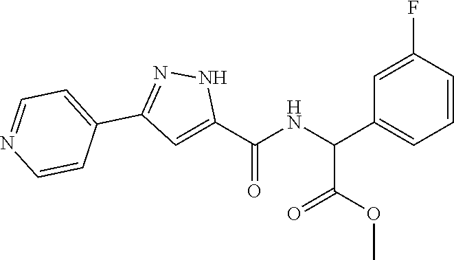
C1(C(C(OC)=O)NC(C2=CC(C3=CC=NC=C3)=NN2)=O)=CC=CC(F)=C1
